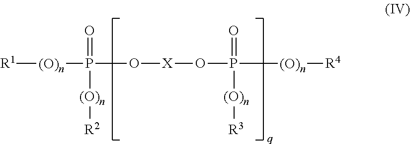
[R1][(O)n]P(O[X]OP([(O)n][R4])(=O)[(O)n][R3])(=O)[(O)n][R2]
